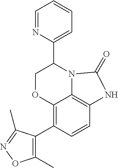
C1=NC(C2COC3=C(C4=C(C)ON=C4C)C=CC4=C3N2C(=O)N4)=CC=C1
